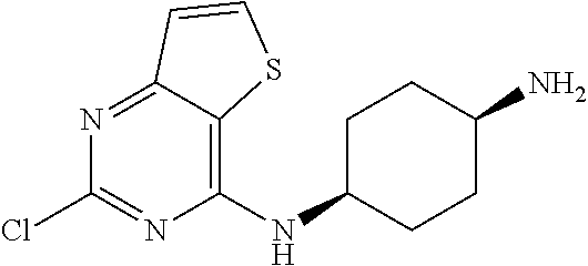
C1C(NC2=C3C(=NC(Cl)=N2)C=CS3)CCC(N)C1
